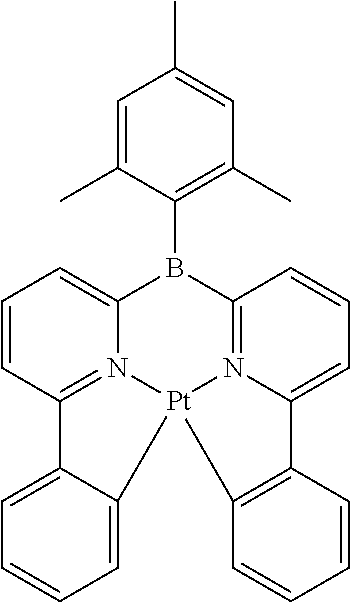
C1=C(C)C(B2C3=CC=CC4=N3[Pt]3(N5=C2C=CC=C5C2=C3C=CC=C2)C2=CC=CC=C42)=C(C)C=C1C
